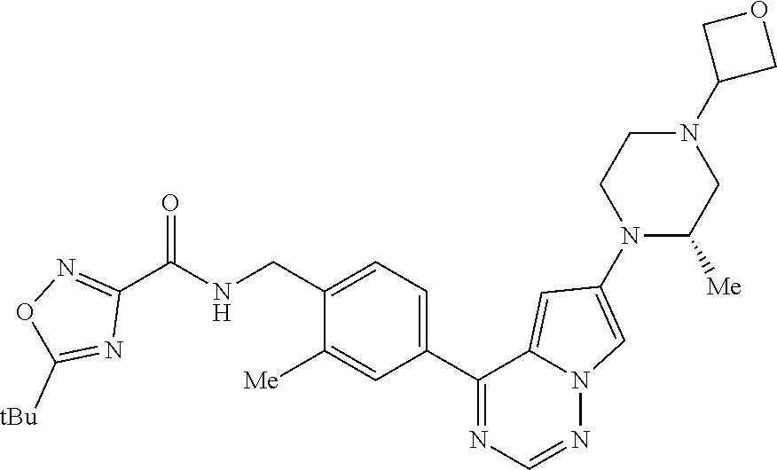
C1(C2=NC=NN3C2=CC(N2CCN(C4COC4)CC2[Me])=C3)=CC=C(CNC(C2=NOC([tBu])=N2)=O)C([Me])=C1
